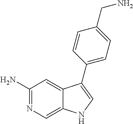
C1(N)=NC=C2C(=C1)C(C1=CC=C(CN)C=C1)=CN2
